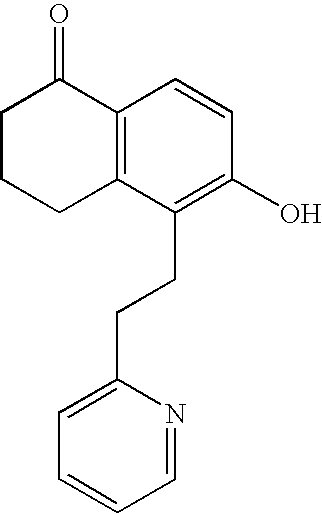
C1C2=C(C(=O)CC1)C=CC(O)=C2CCC1=CC=CC=N1
